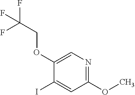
C1(I)=CC(OC)=NC=C1OCC(F)(F)F
